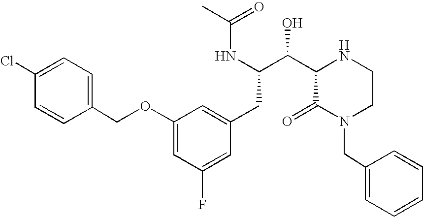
C(C(NC(=O)C)C(C1C(=O)N(CC2=CC=CC=C2)CCN1)O)C1=CC(OCC2=CC=C(Cl)C=C2)=CC(F)=C1
